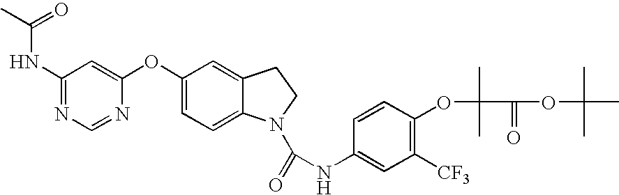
C1(NC(=O)C)=NC=NC(OC2=CC=C3C(=C2)CCN3C(=O)NC2=CC([CF3])=C(OC(C)(C)C(=O)OC(C)(C)C)C=C2)=C1
